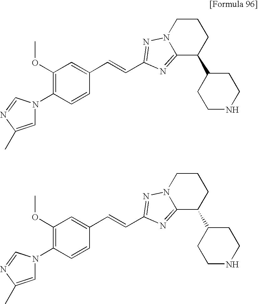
C1=C(C)N=CN1C1=C(OC)C=C(C=CC2=NN3CCCC(C4CCNCC4)C3=N2)C=C1.C1=C(C)N=CN1C1=C(OC)C=C(C=CC2=NN3CCCC(C4CCNCC4)C3=N2)C=C1
